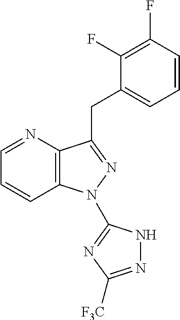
C1=NC2=C(C=C1)N(C1=NC([F3C])=NN1)N=C2CC1=CC=CC(F)=C1F
